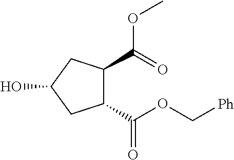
C1(C(OC[Ph])=O)C(C(=O)OC)CC(O)C1
